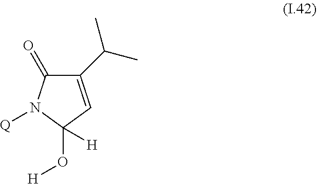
C1(C(C)C)=CC(O[H])([H])N([Q])C1=O
